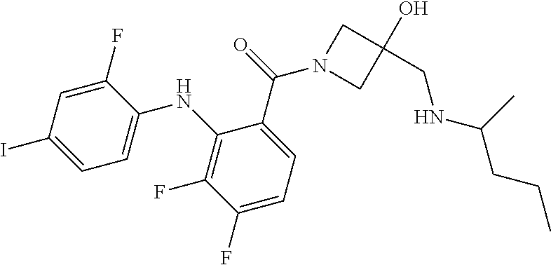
C1(F)=CC(I)=CC=C1NC1=C(F)C(F)=CC=C1C(=O)N1CC(O)(CNC(CCC)C)C1
